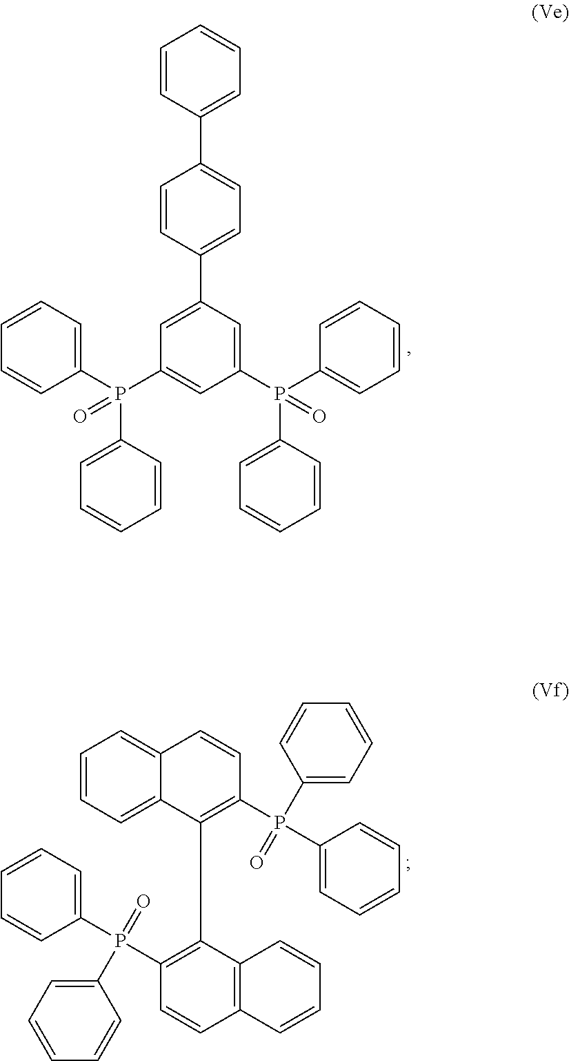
C1=CC(C2=CC=C(C3=CC(P(C4=CC=CC=C4)(C4=CC=CC=C4)=O)=CC(P(C4=CC=CC=C4)(C4=CC=CC=C4)=O)=C3)C=C2)=CC=C1.C1(C2=C(P(C3=CC=CC=C3)(C3=CC=CC=C3)=O)C=CC3=CC=CC=C32)=C(P(C2=CC=CC=C2)(=O)C2=CC=CC=C2)C=CC2=C1C=CC=C2
